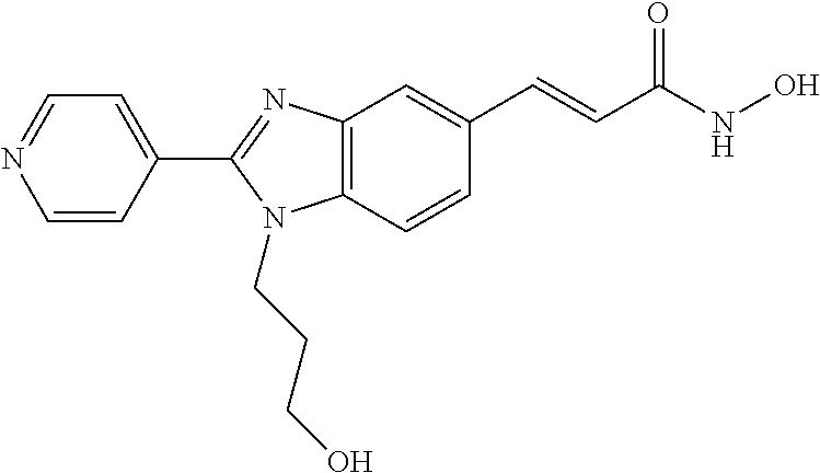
C1(C2=NC3=C(N2CCCO)C=CC(C=CC(NO)=O)=C3)=CC=NC=C1
